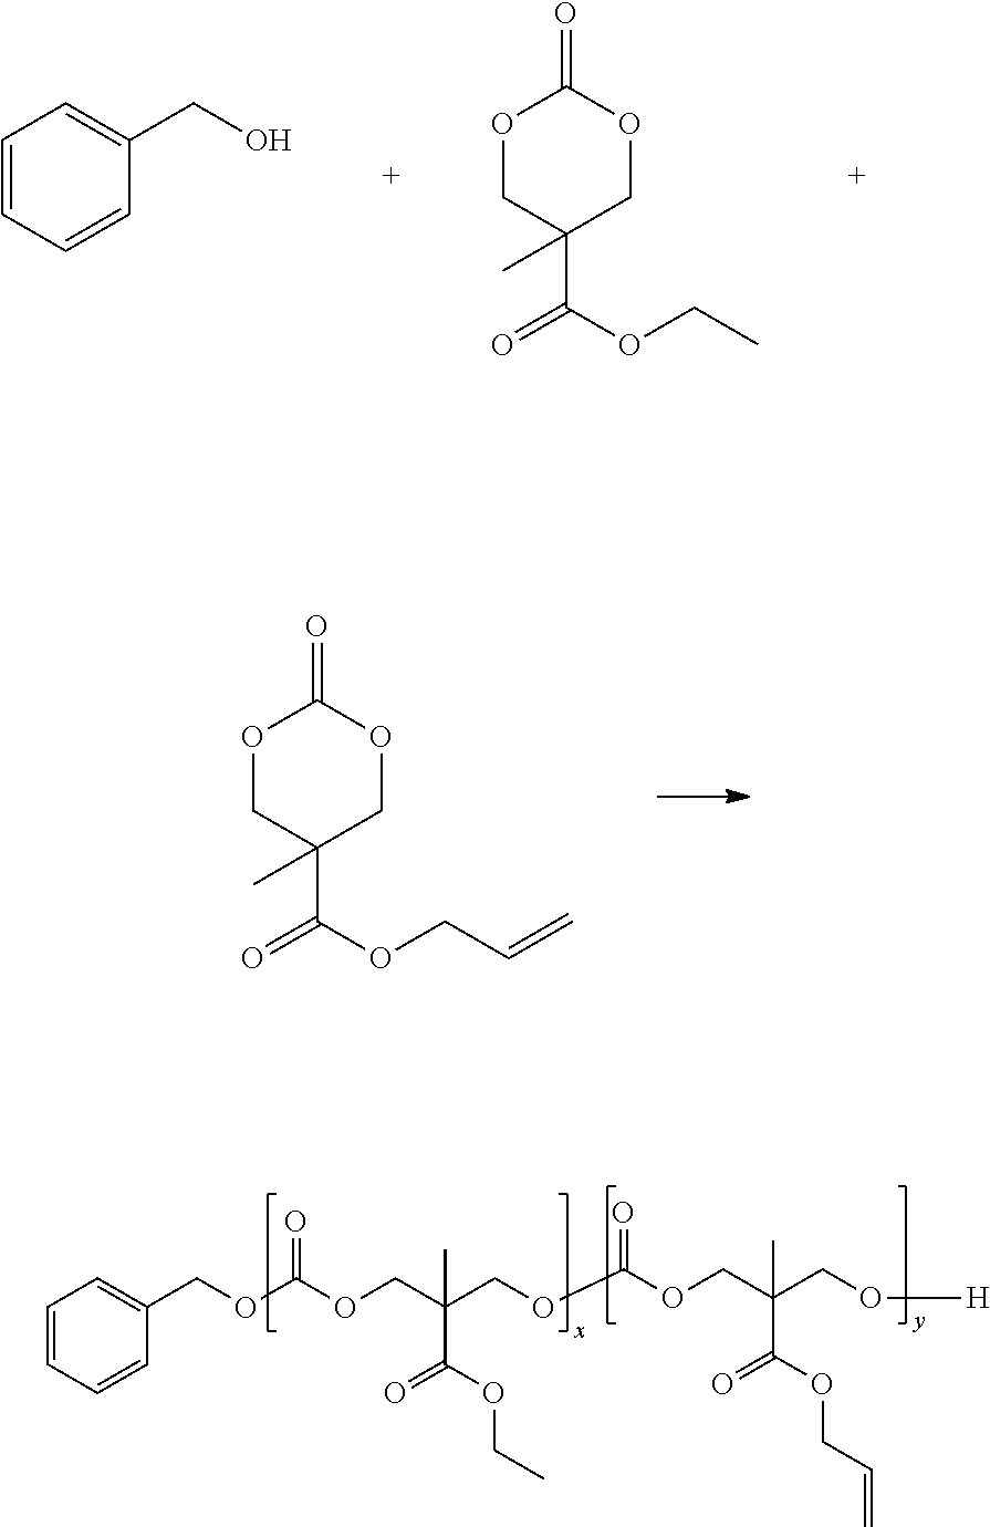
C1=CC=CC(CO)=C1.O1CC(C(=O)OCC)(C)COC1=O.O1CC(C(=O)OCC=C)(C)COC1=O.C1=CC=CC(COC(OCC(COC(OCC(CO[H])(C)C(OCC=C)=O)=O)(C(OCC)=O)C)=O)=C1
